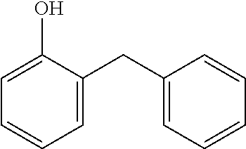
C1(CC2=CC=CC=C2O)=CC=CC=C1
